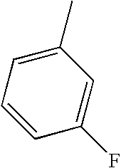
C1=CC(F)=CC(C)=C1
